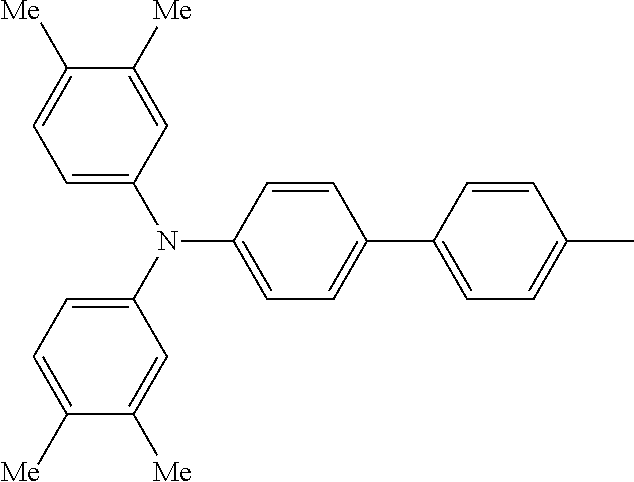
C1=C(N(C2=CC=C([Me])C([Me])=C2)C2=CC=C(C3=CC=C(C)C=C3)C=C2)C=C([Me])C([Me])=C1
